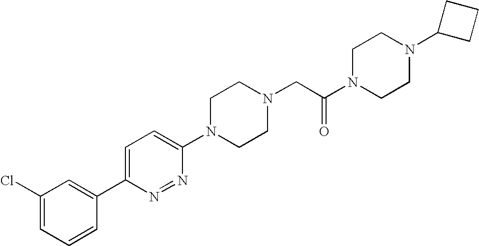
C1=C(C2=CC(Cl)=CC=C2)N=NC(N2CCN(CC(N3CCN(C4CCC4)CC3)=O)CC2)=C1
